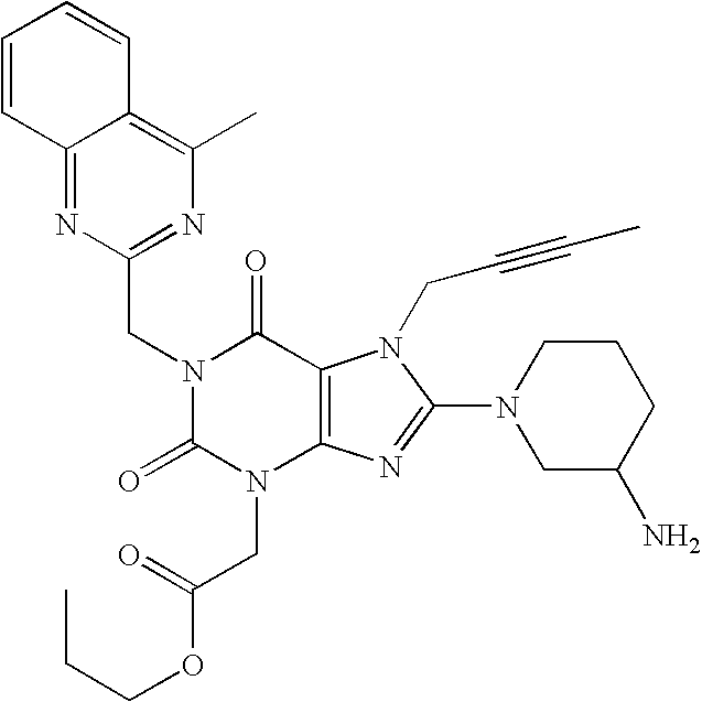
C12=NC(CN3C(=O)N(CC(OCCC)=O)C4=C(C3=O)N(CC#CC)C(N3CC(N)CCC3)=N4)=NC(C)=C1C=CC=C2
